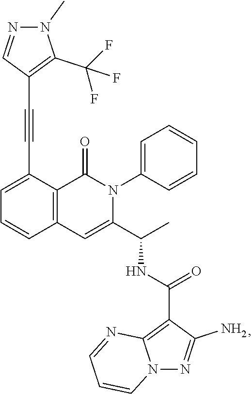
C1=C(C#CC2=C(C(F)(F)F)N(C)N=C2)C2=C(C=C1)C=C(C(C)NC(=O)C1=C3N(N=C1N)C=CC=N3)N(C1=CC=CC=C1)C2=O
